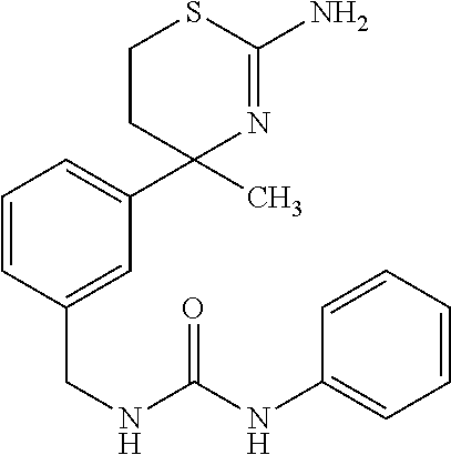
C1=CC(CNC(=O)NC2=CC=CC=C2)=CC(C2(C)N=C(N)SCC2)=C1
